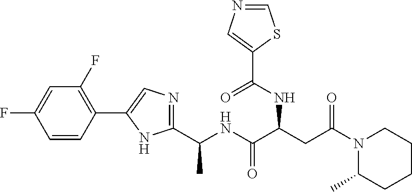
C1=CC(C2=CN=C(C(NC(C(CC(N3C(C)CCCC3)=O)NC(C3=CN=CS3)=O)=O)C)N2)=C(F)C=C1F
